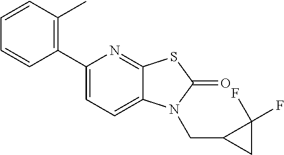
C1(C2=CC=C3C(=N2)SC(=O)N3CC2CC2(F)F)=C(C)C=CC=C1
